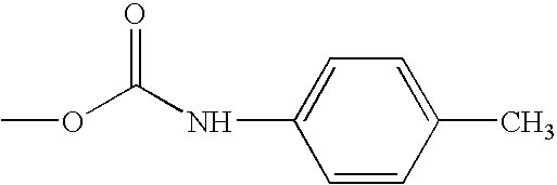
N(C(OC)=O)C1=CC=C(C)C=C1
